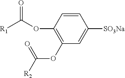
C1=CC([SO3Na])=CC(OC([R2])=O)=C1OC([R1])=O
